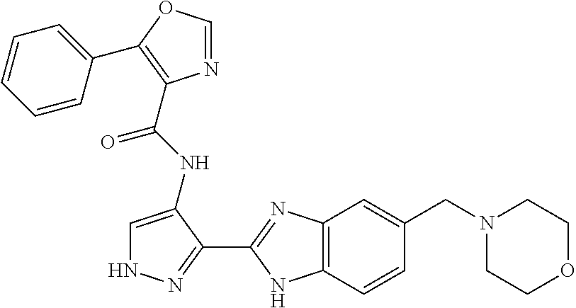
C12=C(C=CC(CN3CCOCC3)=C1)NC(C1=NNC=C1NC(=O)C1=C(C3=CC=CC=C3)OC=N1)=N2
